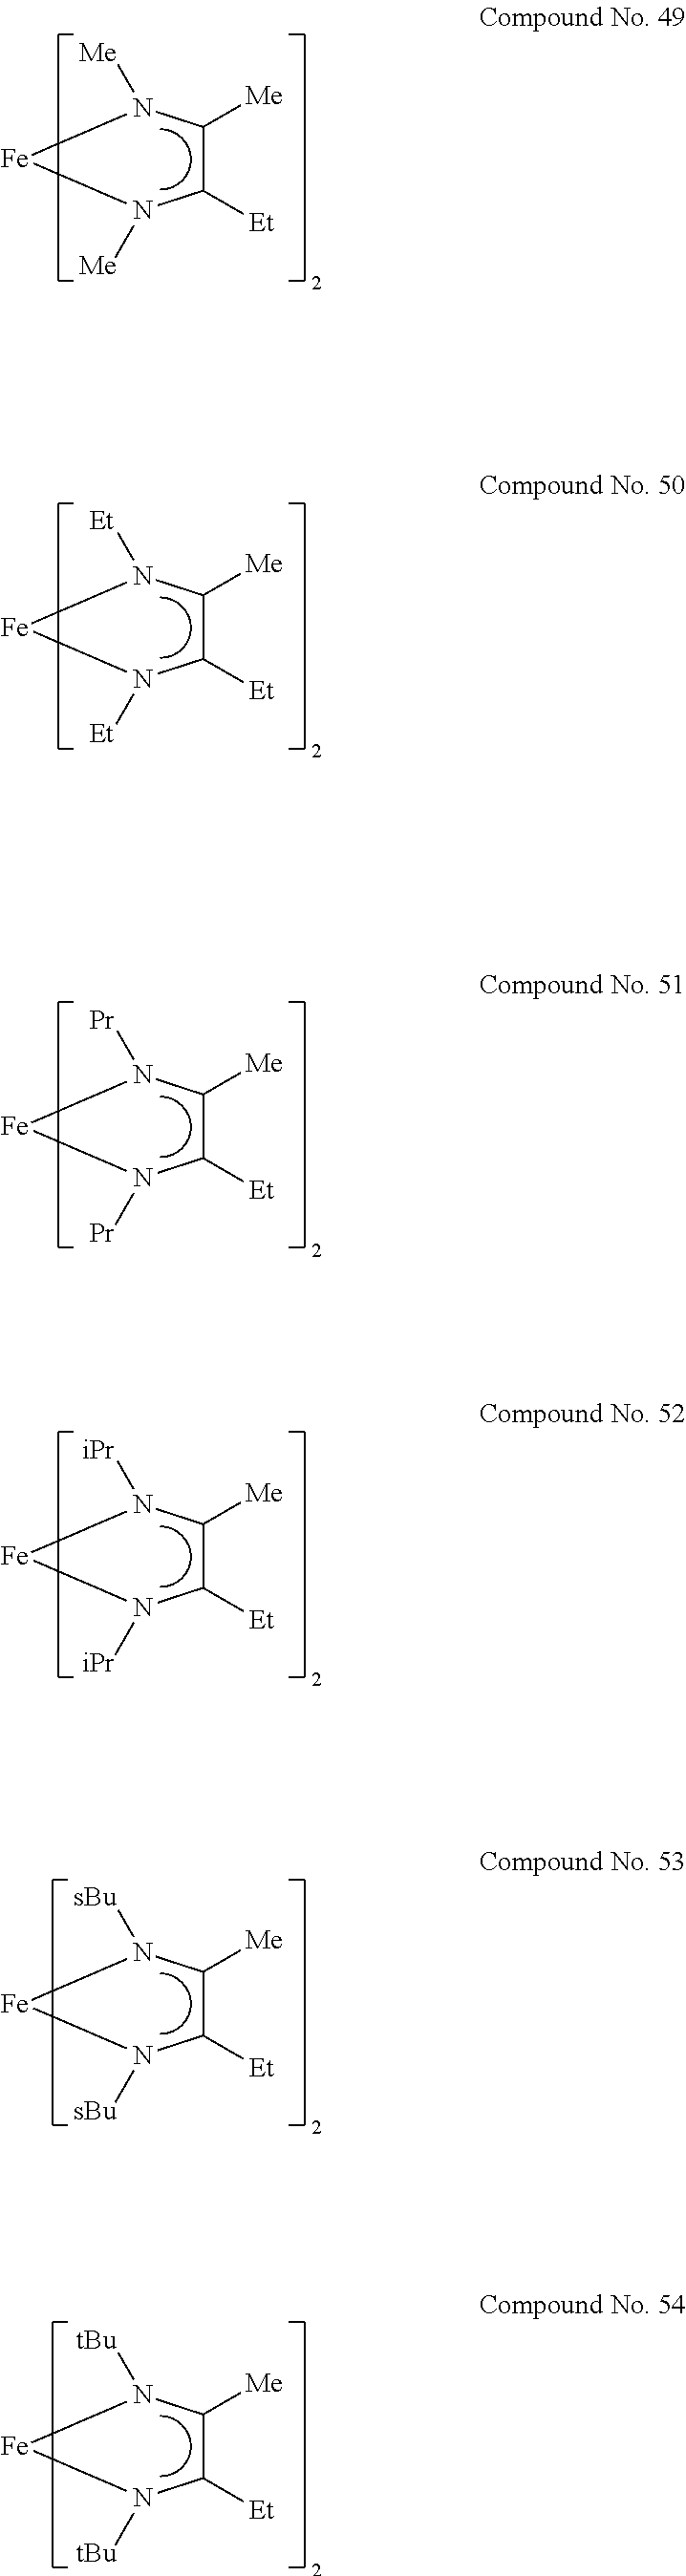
C1([Et])C([Me])N([Me])[Fe]N1[Me].C1([Et])C([Me])N([Et])[Fe]N1[Et].C1([Et])C([Me])N([Pr])[Fe]N1[Pr].C1([Et])C([Me])N([iPr])[Fe]N1[iPr].C1([Et])C([Me])N([sBu])[Fe]N1[sBu].C1([Et])C([Me])N([tBu])[Fe]N1[tBu]
